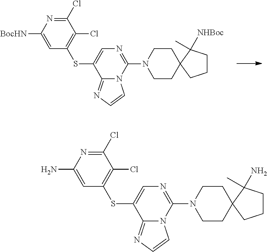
S(C1=CN=C(N2CCC3(CC2)CCCC3([NHBoc])C)N2C1=NC=C2)C1=C(Cl)C(Cl)=NC([BocHN])=C1.S(C1=CN=C(N2CCC3(CC2)CCCC3(N)C)N2C1=NC=C2)C1=C(Cl)C(Cl)=NC(N)=C1
